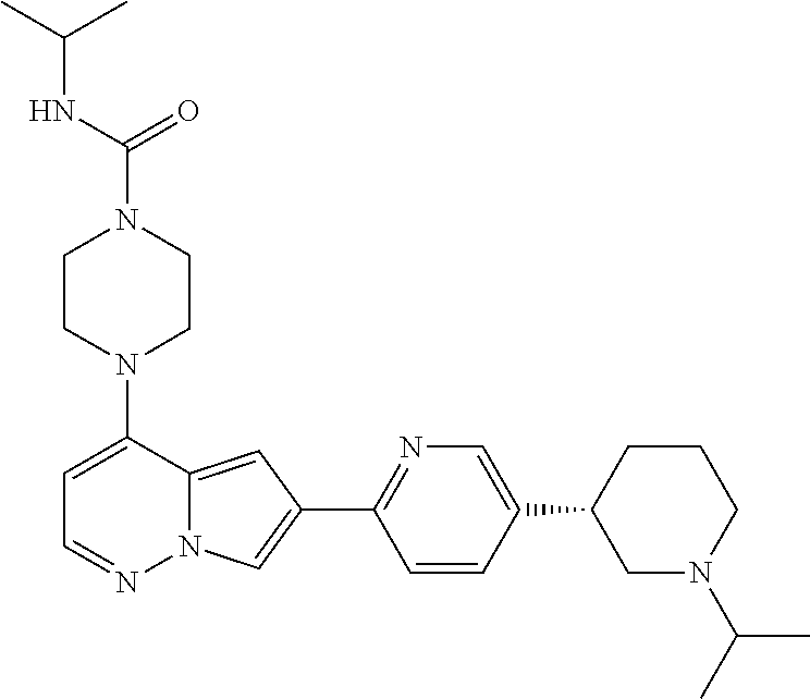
N1(C2=CC=NN3C2=CC(C2=NC=C(C4CN(C(C)C)CCC4)C=C2)=C3)CCN(C(=O)NC(C)C)CC1
